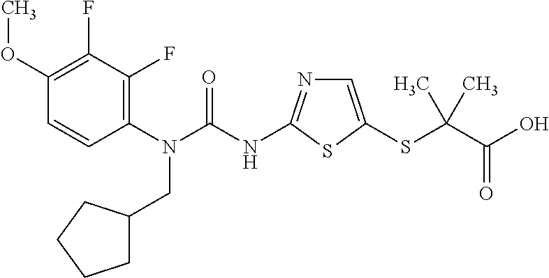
C1(OC)=C(F)C(F)=C(N(C(NC2=NC=C(SC(C(O)=O)(C)C)S2)=O)CC2CCCC2)C=C1
